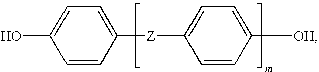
C1=CC([Z]C2=CC=C([OH])C=C2)=CC=C1O
